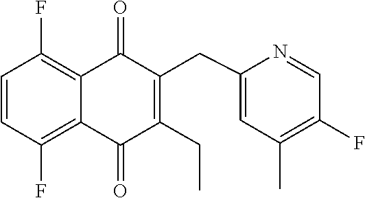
C1=CC(F)=C2C(=C1F)C(=O)C(CC1=CC(C)=C(F)C=N1)=C(CC)C2=O
